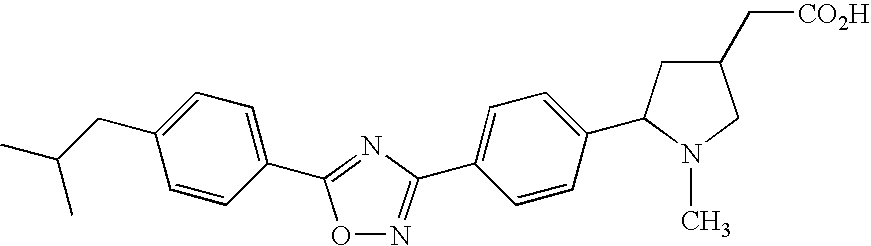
C1=CC(C2CC(C[CO2H])CN2C)=CC=C1C1=NOC(C2=CC=C(CC(C)C)C=C2)=N1
